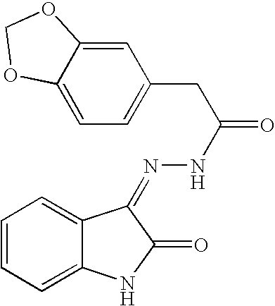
C1=CC=C2C(=C1)C(=NNC(=O)CC1=CC=C3C(=C1)OCO3)C(=O)N2
